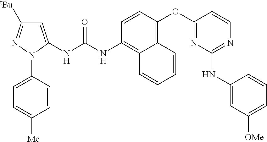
C1=CN=C(NC2=CC([OMe])=CC=C2)N=C1OC1=C2C(=C(NC(NC3=CC([tBu])=NN3C3=CC=C([Me])C=C3)=O)C=C1)C=CC=C2
